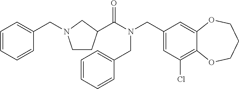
C1(CN(C(=O)C2CCN(CC3=CC=CC=C3)C2)CC2=CC=CC=C2)=CC(Cl)=C2C(=C1)OCCCO2
